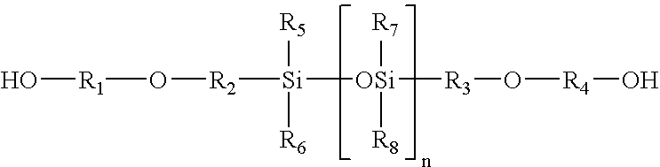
[Si]([R5])([R6])([OSi]([R3]O[R4]O)([R7])[R8])[R2]O[R1]O
